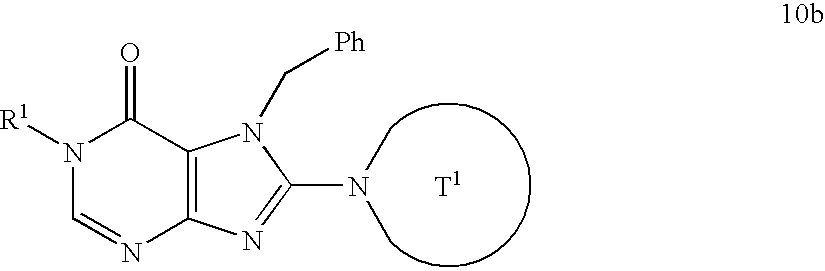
N1([R1])C=NC2=C(C1=O)N(C[Ph])C(N(C)C)=N2.[T1]
